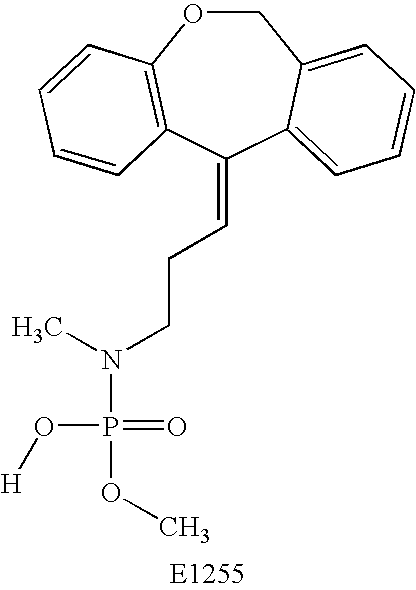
C1OC2=C(C(=CCCN(P(OC)(=O)O[H])C)C3=CC=CC=C13)C=CC=C2
